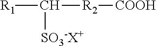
[R1]C([R2][COOH])[SO3-X+]
